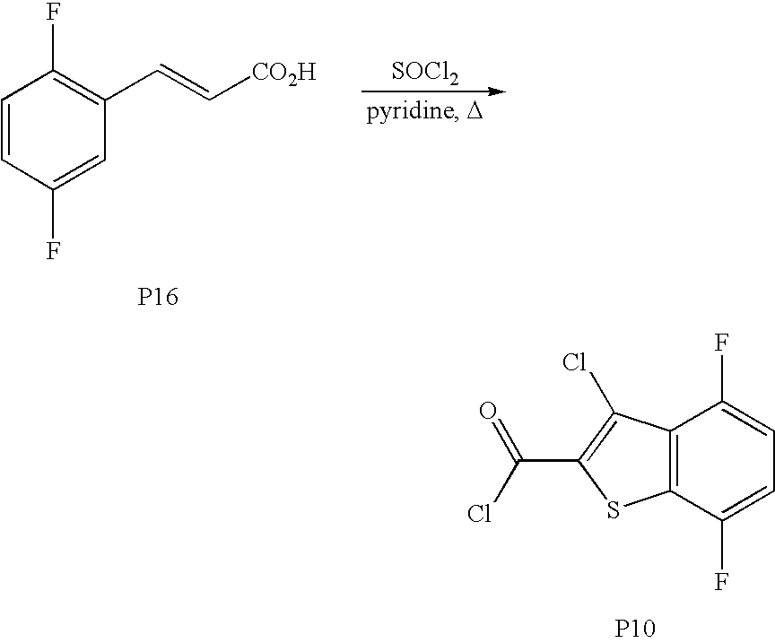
[SOCl2].C1=CC(F)=CC(C=C[CO2H])=C1F.[P16].C12=C(C(F)=CC=C1F)SC(C(Cl)=O)=C2Cl.[P10]
